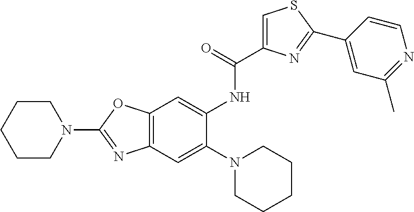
C12=C(C=C(N3CCCCC3)C(NC(C3=CSC(C4=CC(C)=NC=C4)=N3)=O)=C1)N=C(N1CCCCC1)O2
